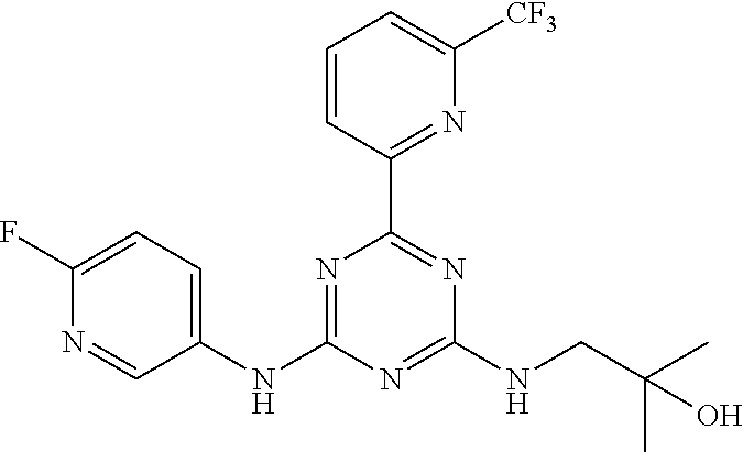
C1=CC(C2=NC(NCC(C)(C)O)=NC(NC3=CC=C(F)N=C3)=N2)=NC([CF3])=C1
